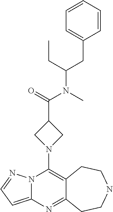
N12C(=CC=N1)N=C1C(=C2N2CC(C(N(C)C(CC)CC3=CC=CC=C3)=O)C2)CCNCC1
